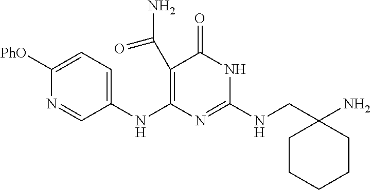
C1(C(N)=O)=C(NC2=CC=C([PhO])N=C2)N=C(NCC2(N)CCCCC2)NC1=O
